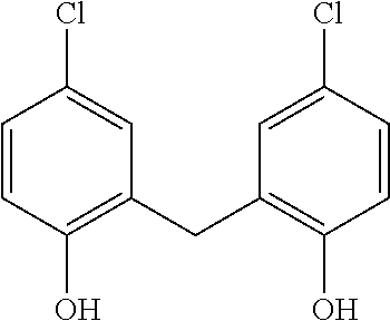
C1=CC(O)=C(CC2=C(O)C=CC(Cl)=C2)C=C1Cl
